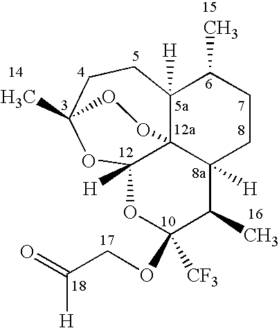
C12([H])C34C([H])(CCC1C)C(C)C(OCC(=O)[H])([CF3])OC3([H])OC(C)(CC2)OO4
